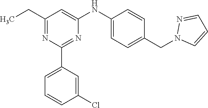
CCC1=NC(C2=CC=CC(Cl)=C2)=NC(NC2=CC=C(CN3C=CC=N3)C=C2)=C1
